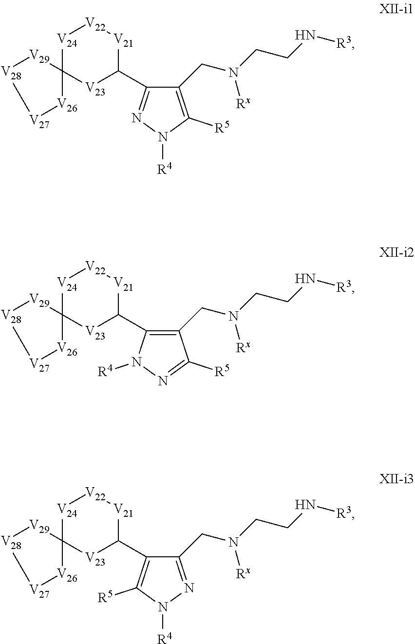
C1(CN(CCN[R3])[Rx])=C([R5])N([R4])N=C1C1[V21][V22][V24]C2([V23]1)[V29][V28][V27][V26]2.C1(CN(CCN[R3])[Rx])=C(C2[V21][V22][V24]C3([V23]2)[V29][V28][V27][V26]3)N([R4])N=C1[R5].C1(CN(CCN[R3])[Rx])=NN([R4])C([R5])=C1C1[V21][V22][V24]C2([V23]1)[V29][V28][V27][V26]2
